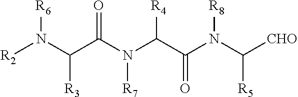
[R2]N(C(C(N(C(C(N(C([CHO])[R5])[R8])=O)[R4])[R7])=O)[R3])[R6]
